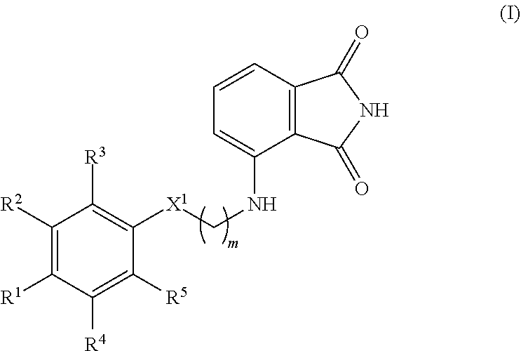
C1([R2])=C([R1])C([R4])=C([R5])C([X1]CNC2=CC=CC3=C2C(=O)NC3=O)=C1[R3]
